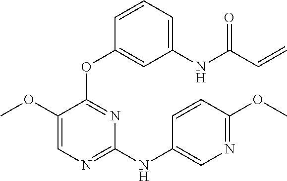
C1=C(OC)C(OC2=CC(NC(C=C)=O)=CC=C2)=NC(NC2=CN=C(OC)C=C2)=N1
